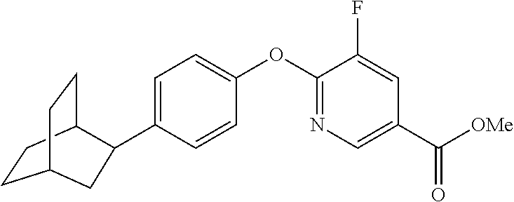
C1=C(C2C3CCC(CC3)C2)C=CC(OC2=NC=C(C([OMe])=O)C=C2F)=C1
